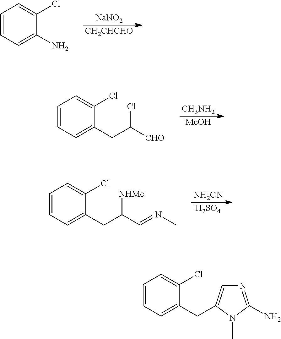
[CH2CHCHO].[NaNO2].C1=CC=C(N)C(Cl)=C1.[MeOH].[CH3NH2].C1=CC=C(CC([CHO])Cl)C(Cl)=C1.[H2SO4].[NH2CN].C1=CC=C(CC(C=NC)[NHMe])C(Cl)=C1.C1=CC=C(CC2=CN=C(N)N2C)C(Cl)=C1
